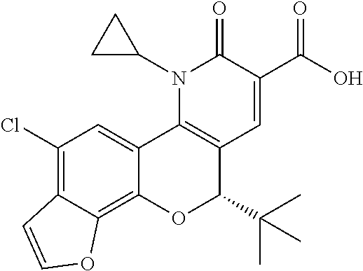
C1(Cl)=C2C(=C3C(=C1)C1=C(C(C(C)(C)C)O3)C=C(C(O)=O)C(=O)N1C1CC1)OC=C2
